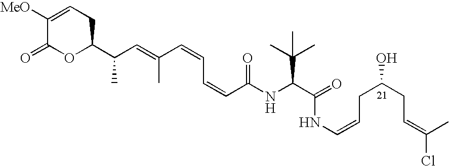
N(C(C(C)(C)C)C(NC=CCC(CC=C(Cl)C)O)=O)C(C=CC=CC(=CC(C1CC=C([MeO])C(=O)O1)C)C)=O
